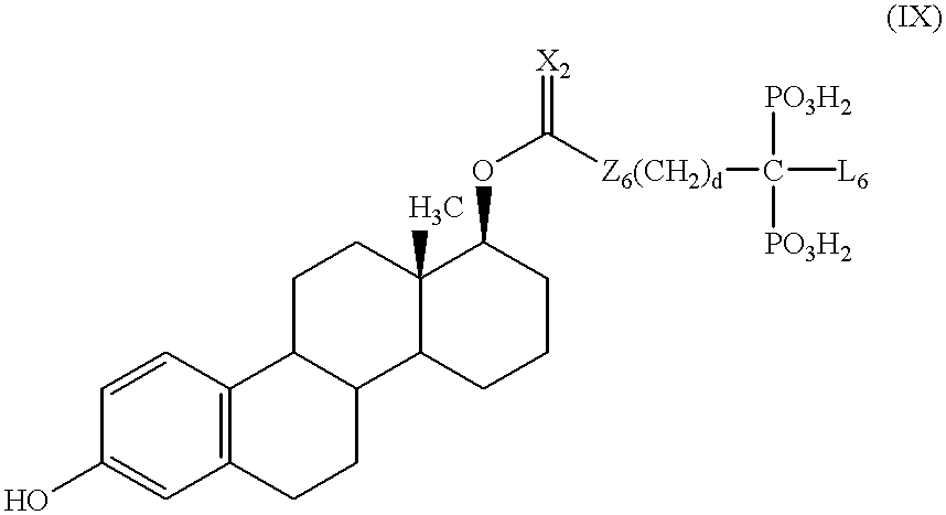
C12=C(C=CC(O)=C1)C1C(CC2)C2C(C)(CC1)C(OC([Z6(CH2)d]C([L6])([PO3H2])[PO3H2])=[X2])CCC2
